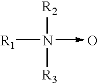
[R1]N([R2])(->O)[R3]
